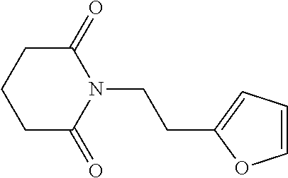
C1(=O)CCCC(=O)N1CCC1=CC=CO1
